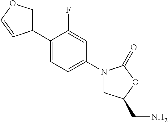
C1(C2=COC=C2)=CC=C(N2CC(CN)OC2=O)C=C1F
